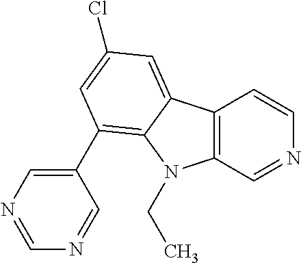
C12=C(C=NC=C1)N(CC)C1=C(C3=CN=CN=C3)C=C(Cl)C=C21
